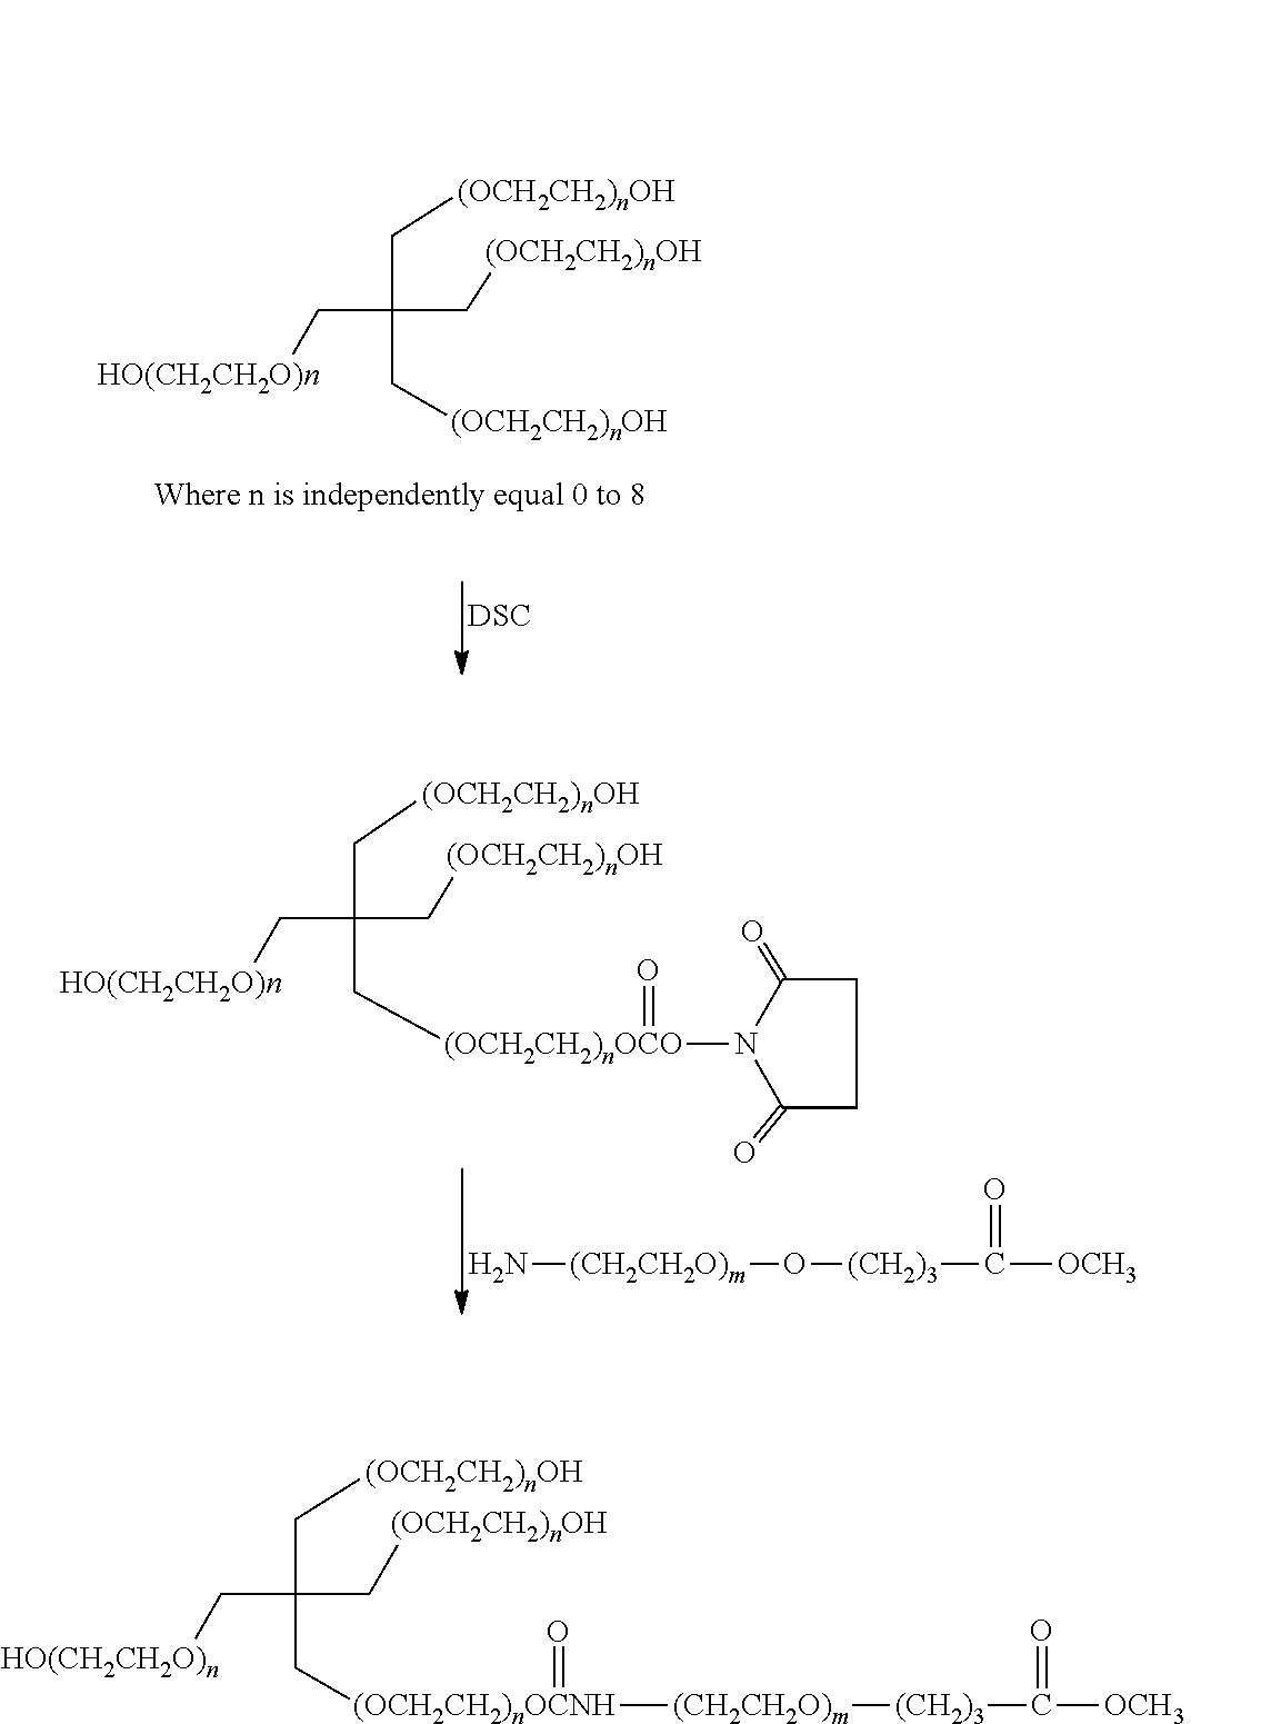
N[(CH2CH2O)m]O[(CH2)3]C([OCH3])=O.C([(OCH2CH2)nOH])C(C[(OCH2CH2)nOH])(C[(OCH2CH2)nOCO](N1C(=O)CCC1=O)=O)C[HO(CH2CH2O)n].[(OCH2CH2)nOCNH]([(CH2CH2O)m][(CH2)3]C([OCH3])=O)(=O)CC(C[(OCH2CH2)nOH])(C[(OCH2CH2)nOH])C[HO(CH2CH2O)n].[DSC].C(C[(OCH2CH2)nOH])(C[(OCH2CH2)nOH])(C[(OCH2CH2)nOH])C[HO(CH2CH2O)n]
